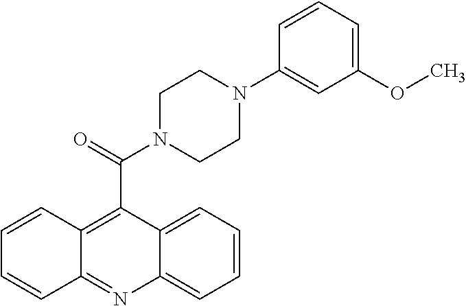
C1=CC2=C(C(N3CCN(C4=CC(OC)=CC=C4)CC3)=O)C3=CC=CC=C3N=C2C=C1
